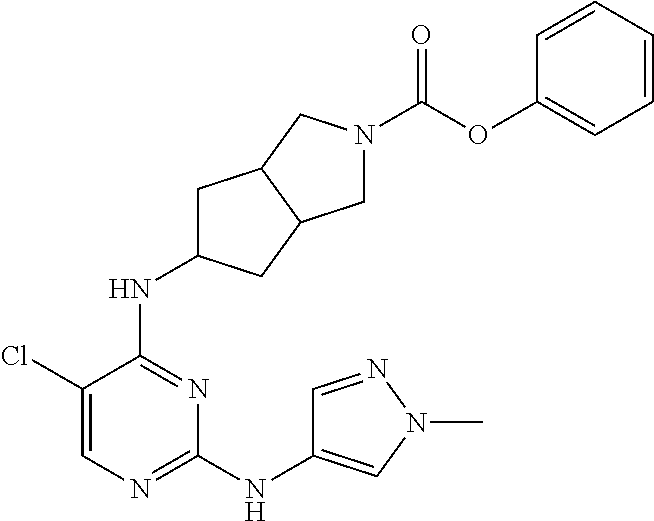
C1C(NC2=NC(NC3=CN(C)N=C3)=NC=C2Cl)CC2C1CN(C(OC1=CC=CC=C1)=O)C2
